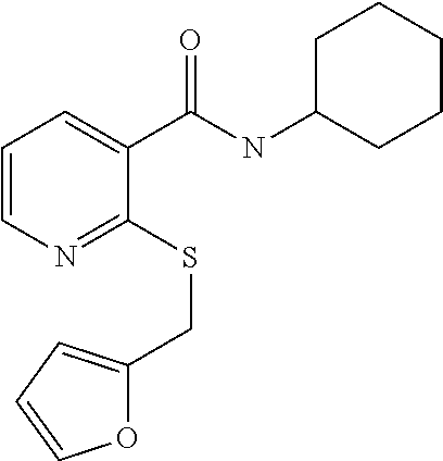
C1=CN=C(SCC2=CC=CO2)C(C(NC2CCCCC2)=O)=C1
